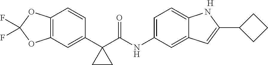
C1(C2(C(NC3=CC=C4C(=C3)C=C(C3CCC3)N4)=O)CC2)=CC2=C(C=C1)OC(F)(F)O2.[H]
